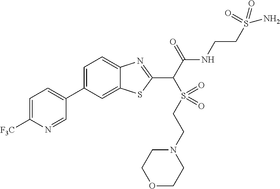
C1=C(C2=CC=C([F3C])N=C2)C=C2C(=C1)N=C(C(C(NCCS(N)(=O)=O)=O)S(=O)(=O)CCN1CCOCC1)S2
